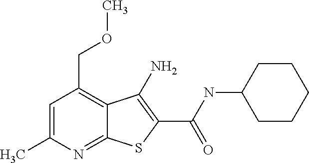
C12=NC(C)=CC(COC)=C1C(N)=C(C(NC1CCCCC1)=O)S2
